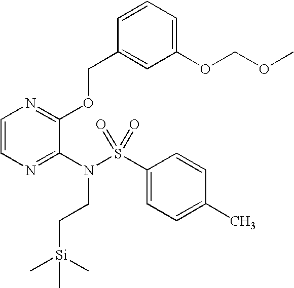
C1=CN=C(N(S(C2=CC=C(C)C=C2)(=O)=O)CC[Si](C)(C)C)C(OCC2=CC(OCOC)=CC=C2)=N1
